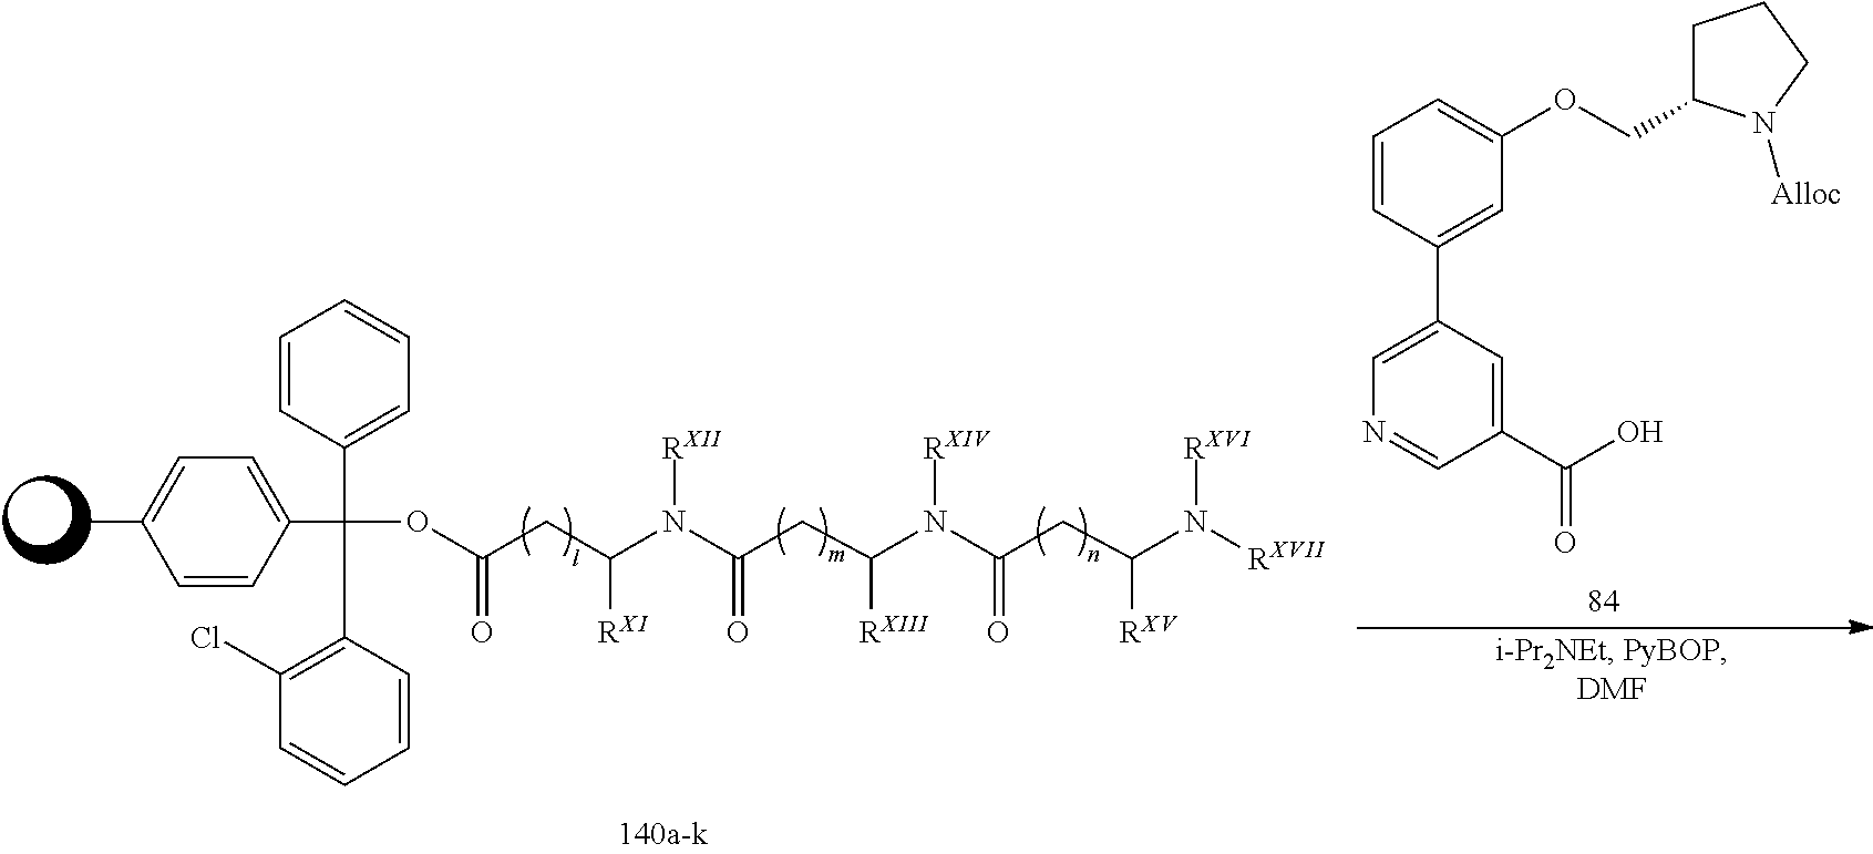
C1=CC(C(OC(CC(N(C(CC(N([RXIV])C(CC(N([RXVII])[RXVI])[RXV])=O)[RXIII])=O)[RXII])[RXI])=O)(C2=CC=CC=C2)C2=C(Cl)C=CC=C2)=CC=C1C.C1=CC(C2=CN=CC(C(=O)O)=C2)=CC(OCC2CCCN2[Alloc])=C1
